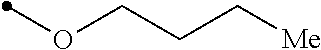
O(C)CCC[Me]
